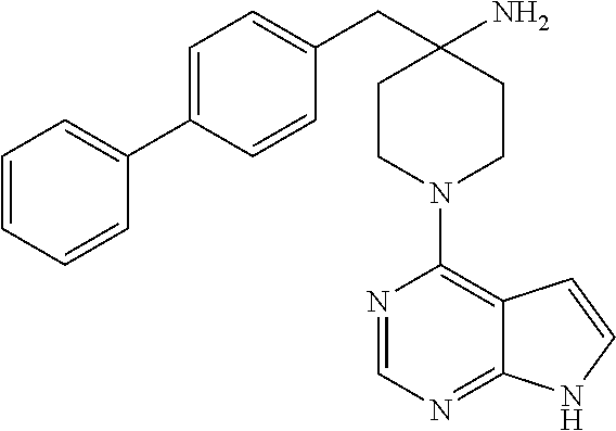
C12=NC=NC(N3CCC(N)(CC4=CC=C(C5=CC=CC=C5)C=C4)CC3)=C1C=CN2
